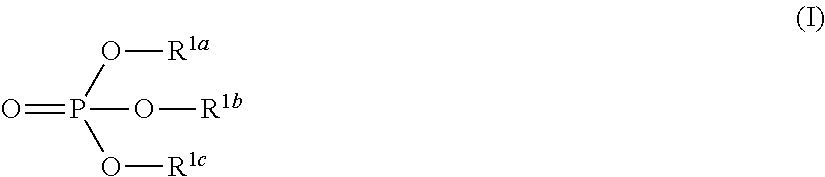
O=P(O[R1b])(O[R1a])O[R1c]
